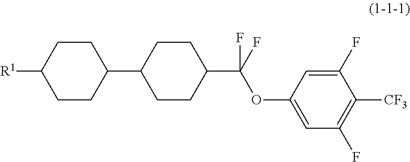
C(F)(OC1=CC(F)=C([CF3])C(F)=C1)(F)C1CCC(C2CCC([R1])CC2)CC1
